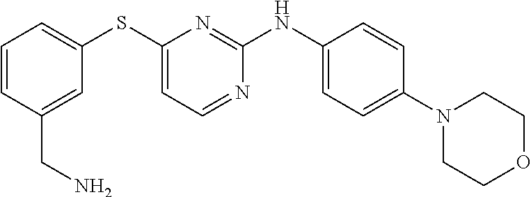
C1=CC(NC2=NC(SC3=CC=CC(CN)=C3)=CC=N2)=CC=C1N1CCOCC1
